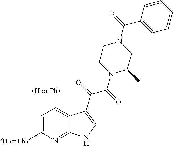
C1=C([(H or Ph)])N=C2C(=C1[(H or Ph)])C(C(=O)C(=O)N1C(C)CN(C(=O)C3=CC=CC=C3)CC1)=CN2
